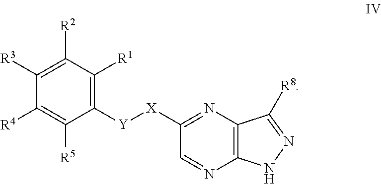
C1([R3])=C([R2])C([R1])=C([Y][X]C2=NC3=C(N=C2)NN=C3[R8])C([R5])=C1[R4]
